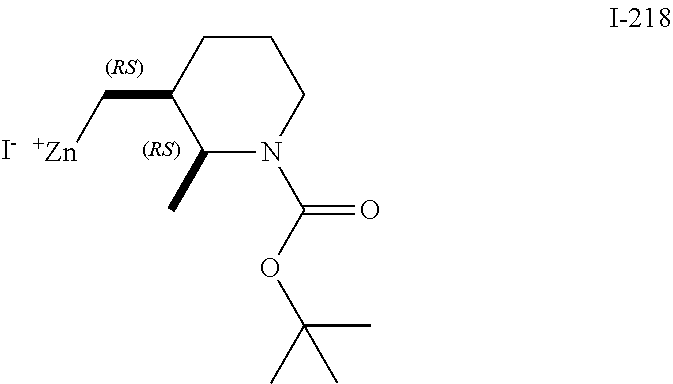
C1CC(C[Zn])C(C)N(C(OC(C)(C)C)=O)C1.[I-]
